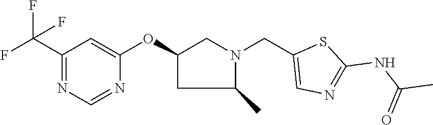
C1(C(F)(F)F)=NC=NC(OC2CC(C)N(CC3=CN=C(NC(C)=O)S3)C2)=C1
